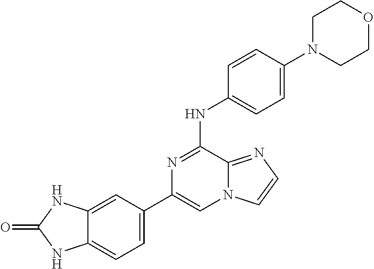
C1(C2=CC=C3C(=C2)NC(=O)N3)=CN2C(=NC=C2)C(NC2=CC=C(N3CCOCC3)C=C2)=N1
